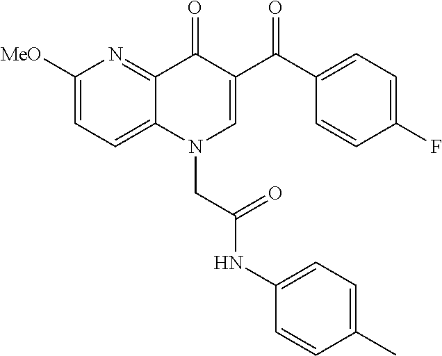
C1([MeO])=CC=C2C(=N1)C(=O)C(C(C1=CC=C(F)C=C1)=O)=CN2CC(NC1=CC=C(C)C=C1)=O
